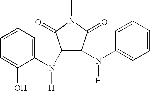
C1(N(C2=CC=CC=C2O)[H])=C(N([H])C2=CC=CC=C2)C(=O)N(C)C1=O
